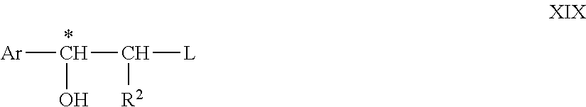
[Ar]C(O)C([L])[R2]
